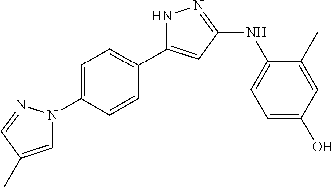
C1=C(N2C=C(C)C=N2)C=CC(C2=CC(NC3=CC=C(O)C=C3C)=NN2)=C1
